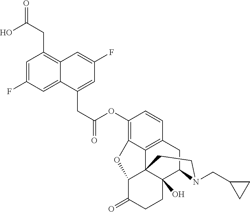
C(C(OC1=C2C3=C(C=C1)CC1C4(O)C3(C(C(=O)CC4)O2)CCN1CC1CC1)=O)C1=CC(F)=CC2=C(CC(=O)O)C=C(F)C=C12
